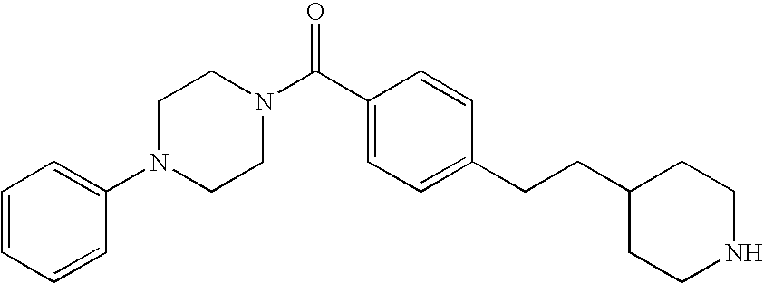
C1(C(N2CCN(C3=CC=CC=C3)CC2)=O)=CC=C(CCC2CCNCC2)C=C1
